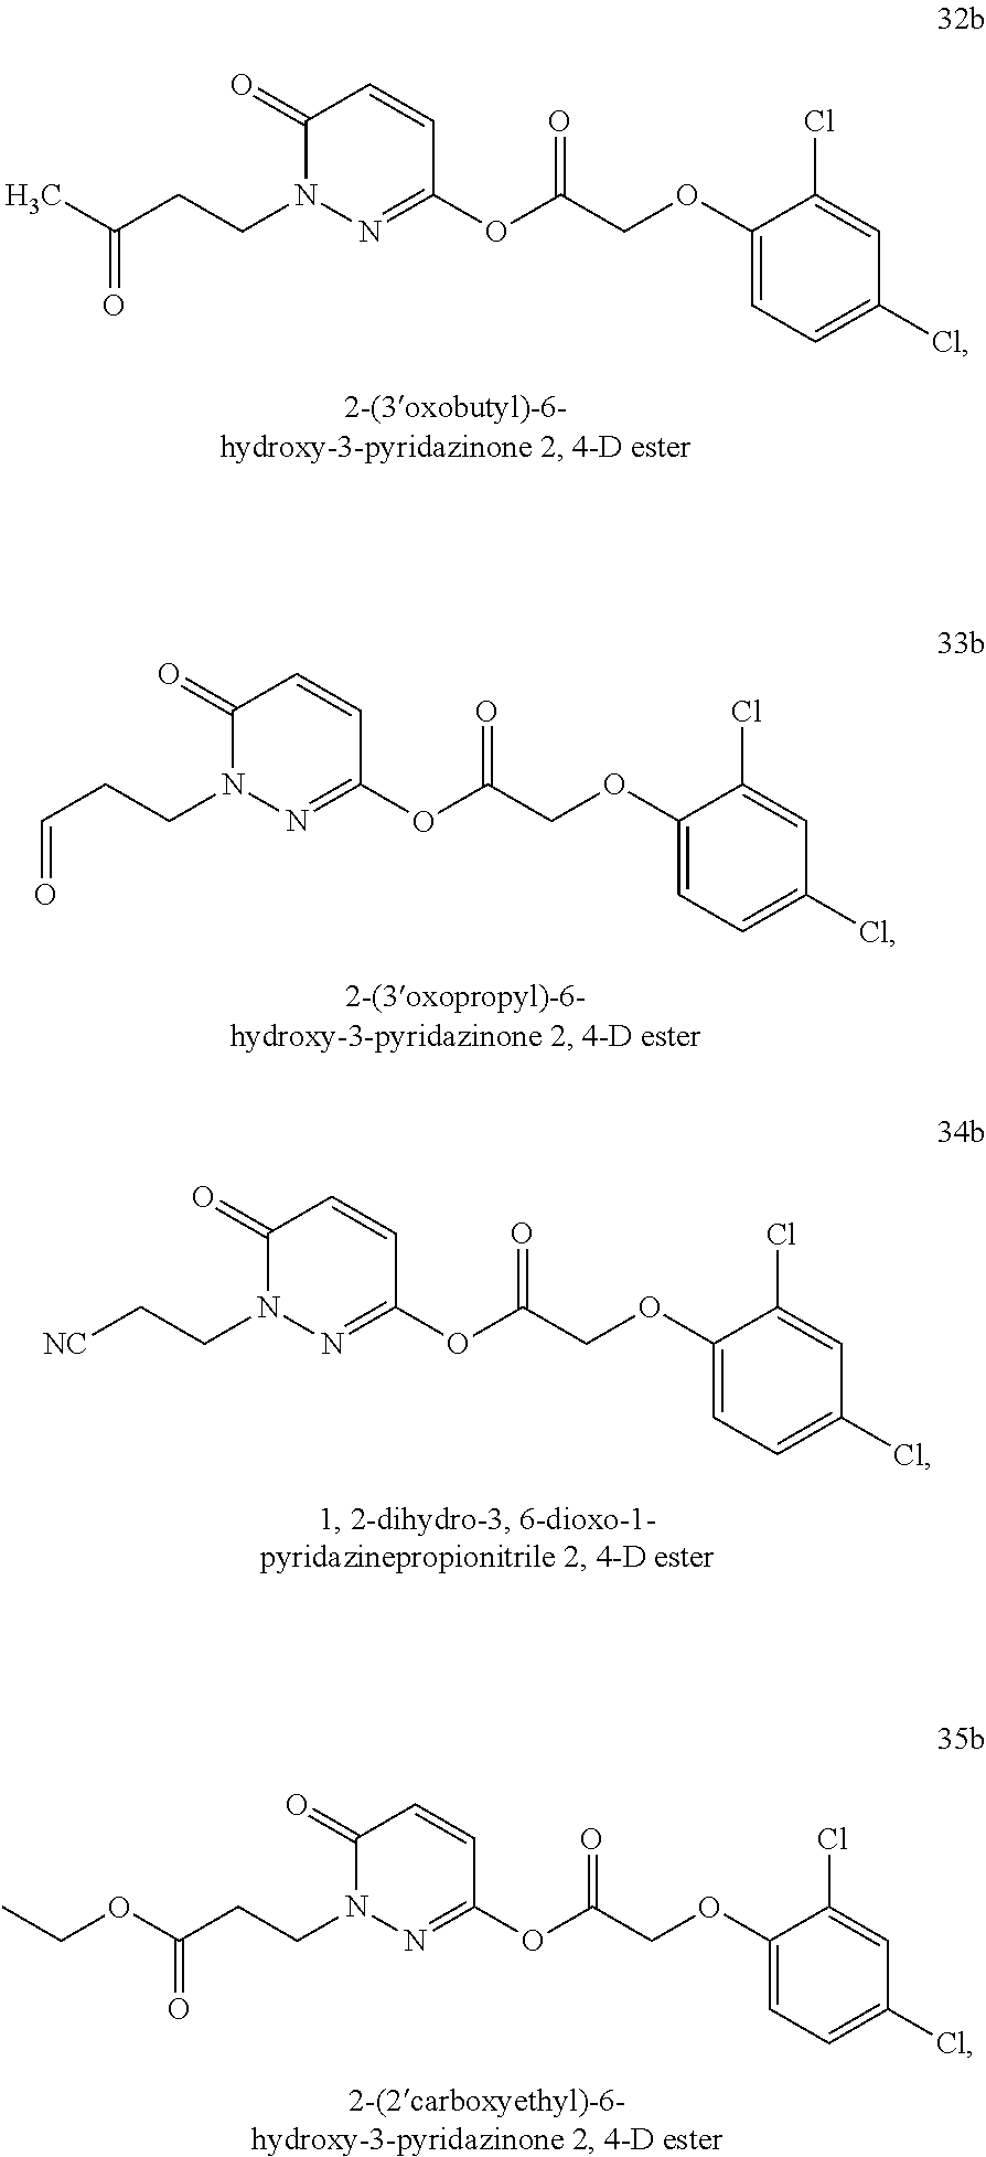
C1(=O)N(CCC(C)=O)N=C(OC(COC2=CC=C(Cl)C=C2Cl)=O)C=C1.C1(=O)N(CCC=O)N=C(OC(COC2=CC=C(Cl)C=C2Cl)=O)C=C1.C1(=O)N(CC[NC])N=C(OC(COC2=CC=C(Cl)C=C2Cl)=O)C=C1.C1(=O)N(CCC(OCC)=O)N=C(OC(COC2=CC=C(Cl)C=C2Cl)=O)C=C1
